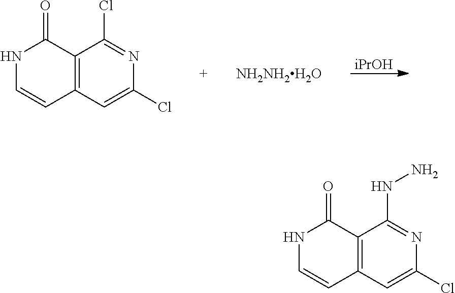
[iPrOH].C12=C(C=C(Cl)N=C1Cl)C=CNC2=O.[NH2NH2H2O].C12=C(C=C(Cl)N=C1NN)C=CNC2=O
